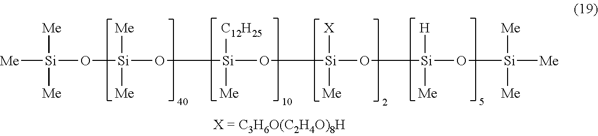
[Me][Si]([Me])([Me])O[Si](O[Si](O[Si](O[Si]([H])([Me])O[Si]([Me])([Me])[Me])([X])[Me])([C12H25])[Me])([Me])[Me]
